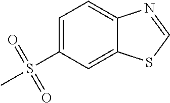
C1=C(S(C)(=O)=O)C=C2C(=C1)N=CS2
